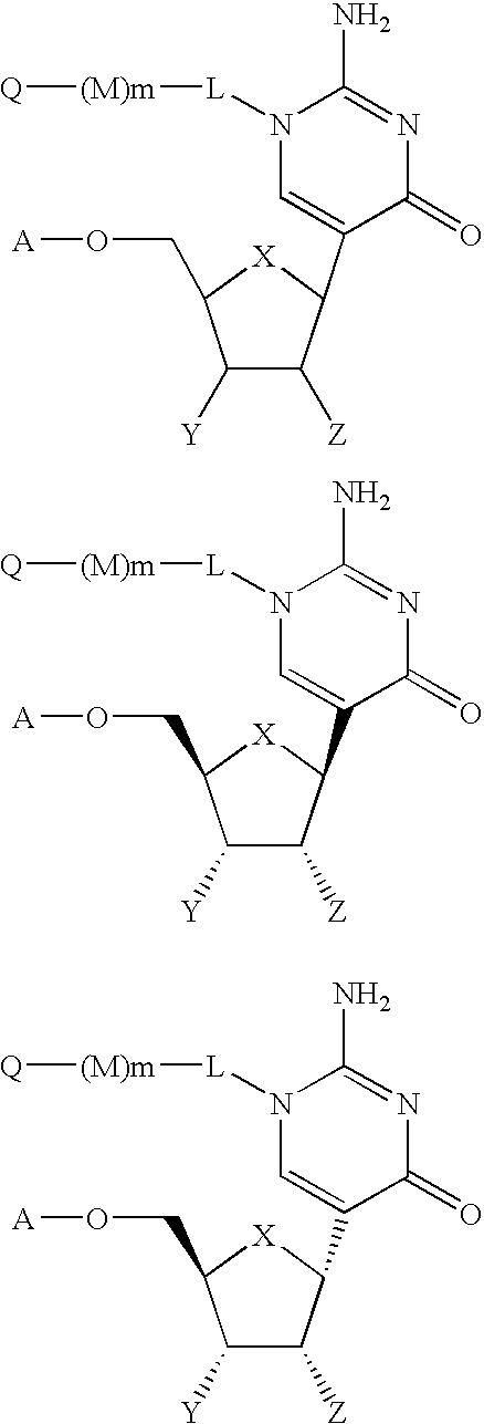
C1([Y])C([Z])C(C2=CN([L][(M)m][Q])C(N)=NC2=O)[X]C1CO[A].C1([Y])C([Z])C(C2=CN([L][(M)m][Q])C(N)=NC2=O)[X]C1CO[A].C1([Y])C([Z])C(C2=CN([L][(M)m][Q])C(N)=NC2=O)[X]C1CO[A]
